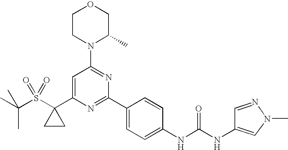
CC(S(C1(C2=CC(N3C(C)COCC3)=NC(C3=CC=C(NC(=O)NC4=CN(C)N=C4)C=C3)=N2)CC1)(=O)=O)(C)C
